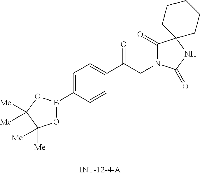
O1B(C2=CC=C(C(=O)CN3C(=O)C4(NC3=O)CCCCC4)C=C2)OC([Me])([Me])C1([Me])[Me]
